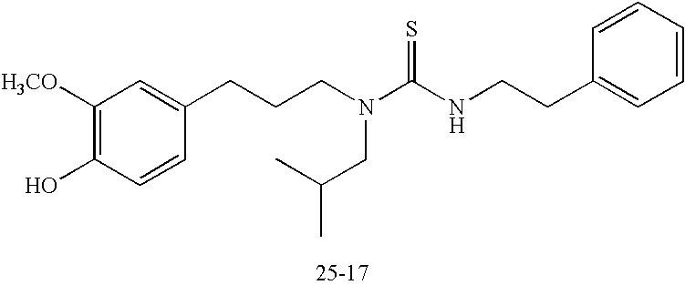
C1([H3CO])=C(O)C=CC(CCCN(C(=S)NCCC2=CC=CC=C2)CC(C)C)=C1
